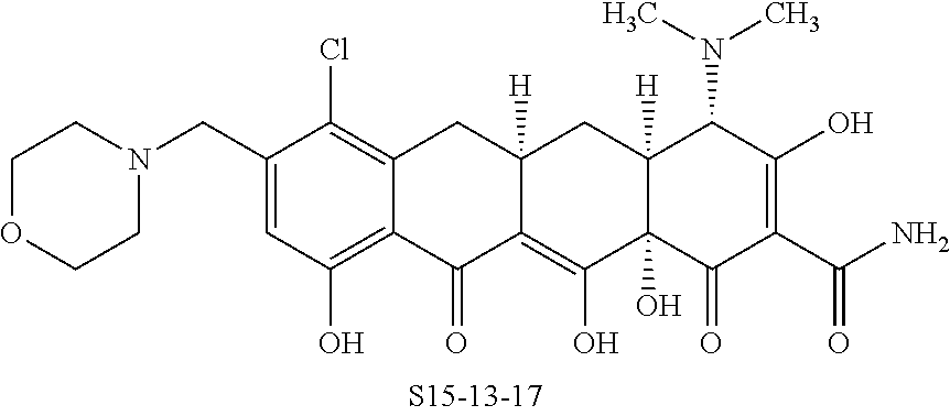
C1(CN2CCOCC2)=CC(O)=C2C(=C1Cl)CC1([H])C(=C(O)C3(O)C([H])(C1)C(N(C)C)C(O)=C(C(N)=O)C3=O)C2=O
